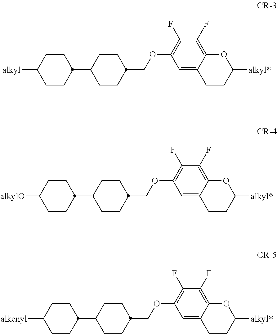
C1CC(C2CCC([alkyl])CC2)CCC1COC1=C(F)C(F)=C2C(=C1)CCC([alkyl*])O2.C1CC(C2CCC([alkylO])CC2)CCC1COC1=C(F)C(F)=C2C(=C1)CCC([alkyl*])O2.C1CC(C2CCC([alkenyl])CC2)CCC1COC1=C(F)C(F)=C2C(=C1)CCC([alkyl*])O2
